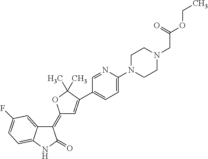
C1(=C2C=C(C3=CC=C(N4CCN(CC(OCC)=O)CC4)N=C3)C(C)(C)O2)C2=CC(F)=CC=C2NC1=O
